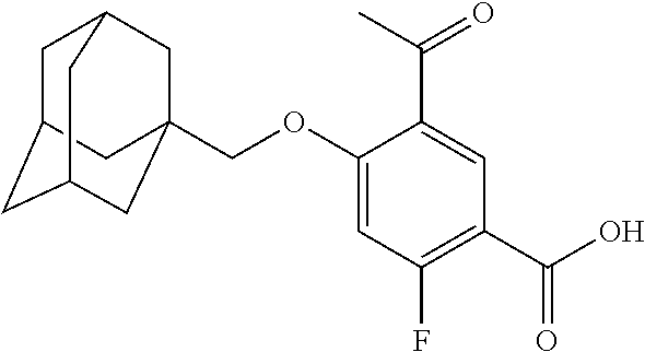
C1C2CC3CC(COC4=CC(F)=C(C(=O)O)C=C4C(C)=O)(CC1C3)C2
